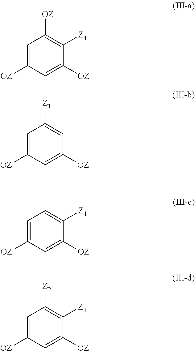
C1=C([OZ])C=C([OZ])C([Z1])=C1[OZ].C1=C([OZ])C=C([OZ])C=C1[Z1].C1=C([OZ])C=C([OZ])C([Z1])=C1.C1=C([OZ])C=C([OZ])C([Z1])=C1[Z2]
